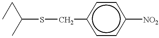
C(SCc1ccc([NO2])cc1)(CC)C
